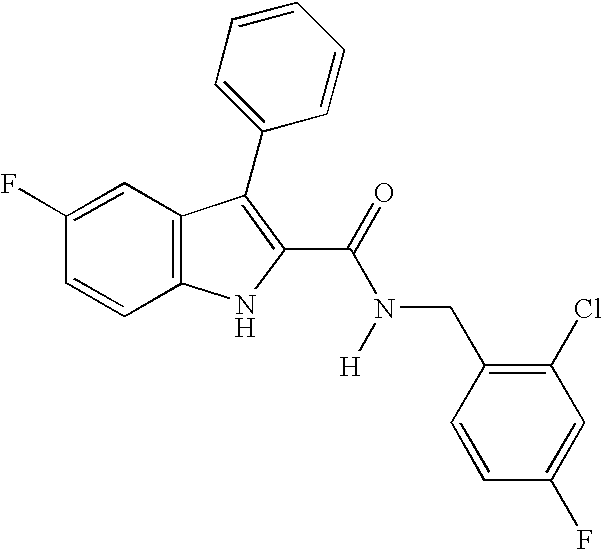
C12=C(C=CC(F)=C1)NC(C(=O)N([H])CC1=C(Cl)C=C(F)C=C1)=C2C1=CC=CC=C1
